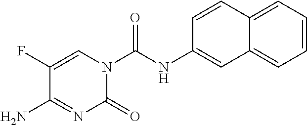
C1=C(F)C(N)=NC(=O)N1C(NC1=CC2=CC=CC=C2C=C1)=O
